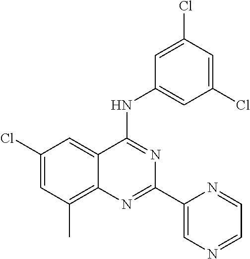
C1(Cl)=CC(C)=C2C(=C1)C(NC1=CC(Cl)=CC(Cl)=C1)=NC(C1=CN=CC=N1)=N2
